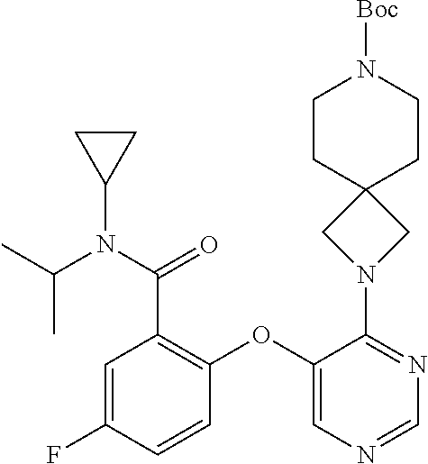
C1CC2(CCN1[Boc])CN(C1=NC=NC=C1OC1=C(C(=O)N(C(C)C)C3CC3)C=C(F)C=C1)C2
